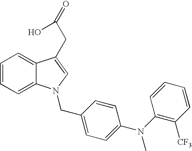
C1=CC=C2C(=C1)C(CC(=O)O)=CN2CC1=CC=C(N(C2=C([CF3])C=CC=C2)C)C=C1
